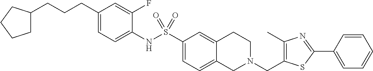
C1(CCCC2CCCC2)=CC=C(NS(C2=CC=C3C(=C2)CCN(CC2=C(C)N=C(C4=CC=CC=C4)S2)C3)(=O)=O)C(F)=C1
